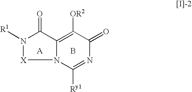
C12=C([OR2])C(=O)N=C([Ry1])N1[X]N([R1])C2=O.[A].B
